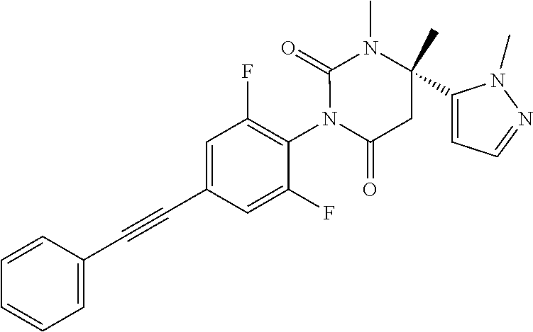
C1=CC(C#CC2=CC(F)=C(N3C(=O)CC(C4=CC=NN4C)(C)N(C)C3=O)C(F)=C2)=CC=C1
